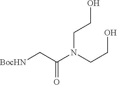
OCCN(CCO)C(=O)C[BocHN]
